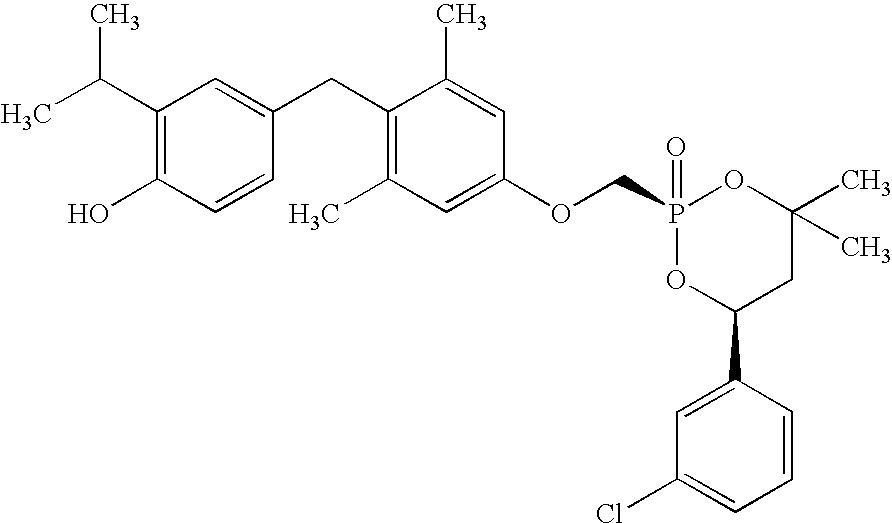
C1(C(C)C)=C(O)C=CC(CC2=C(C)C=C(OCP3(=O)OC(C4=CC(Cl)=CC=C4)CC(C)(C)O3)C=C2C)=C1
